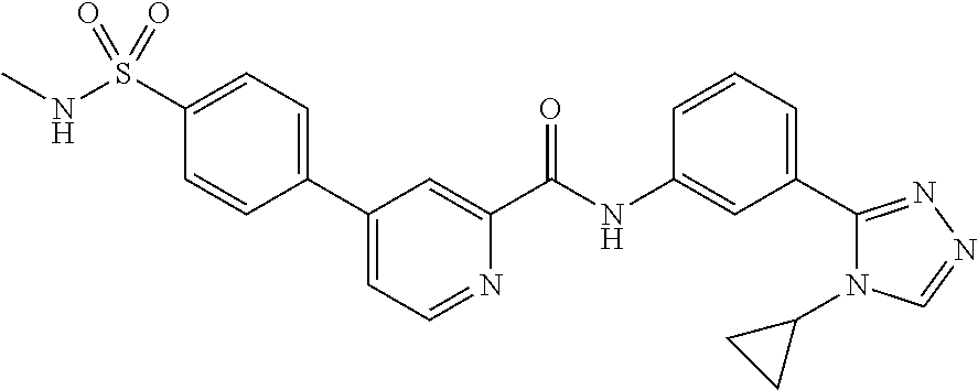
C1(C2=CC=C(S(NC)(=O)=O)C=C2)=CC=NC(C(NC2=CC(C3=NN=CN3C3CC3)=CC=C2)=O)=C1
